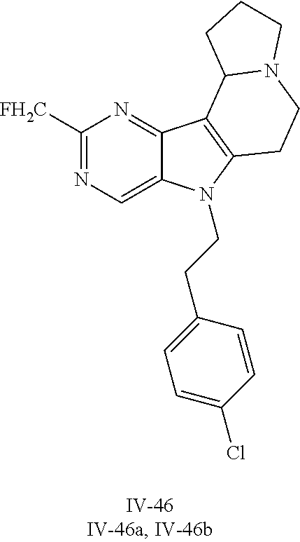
C1([FH2C])=NC=C2C(=N1)C1=C(N2CCC2=CC=C(Cl)C=C2)CCN2C1CCC2
